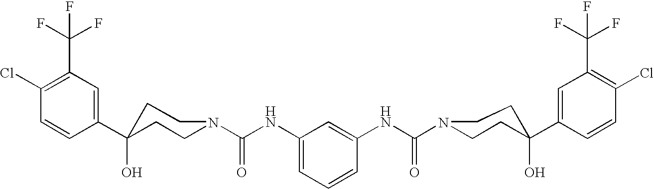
C1(C2(O)CCN(C(NC3=CC=CC(NC(N4CCC(C5=CC(C(F)(F)F)=C(Cl)C=C5)(O)CC4)=O)=C3)=O)CC2)=CC(C(F)(F)F)=C(Cl)C=C1
